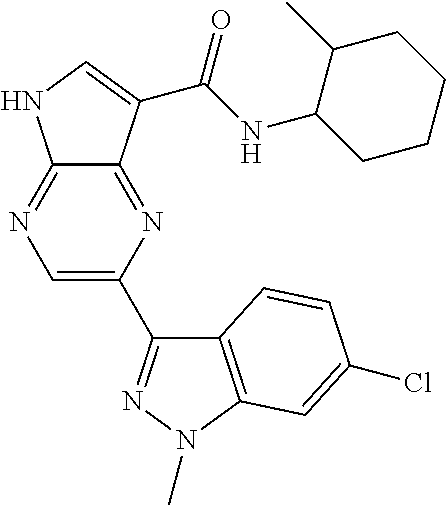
C12=NC=C(C3=NN(C)C4=C3C=CC(Cl)=C4)N=C1C(C(NC1CCCCC1C)=O)=CN2
